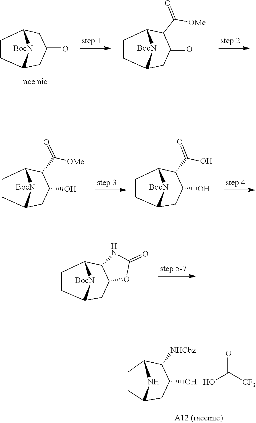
C1CC2CC(=O)CC1[BocN]2.C1CC2CC(=O)C(C(=O)[OMe])C1[BocN]2.C(=O)(C1C2CCC(CC1O)[BocN]2)[OMe].OC(=O)C1C2CCC(CC1O)[BocN]2.C1(=O)NC2C3CCC(CC2O1)[BocN]3.C1CC2CC(O)C([NHCbz])C1N2.OC(=O)[CF3]
